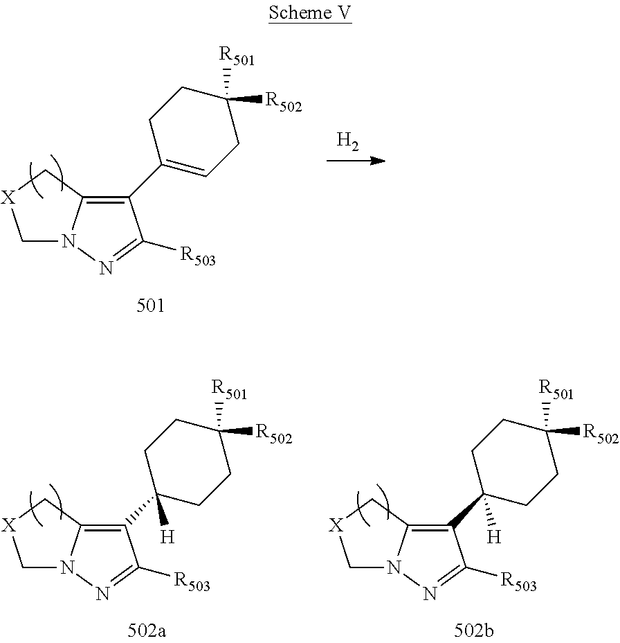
[H2].C1N2C(=C(C3=CCC([R501])([R502])CC3)C([R503])=N2)C[X]1.C1N2C(=C(C3([H])CCC([R501])([R502])CC3)C([R503])=N2)C[X]1.C1N2C(=C(C3([H])CCC([R501])([R502])CC3)C([R503])=N2)C[X]1
